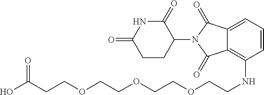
N1C(=O)C(N2C(=O)C3=C(NCCOCCOCCOCCC(O)=O)C=CC=C3C2=O)CCC1=O
